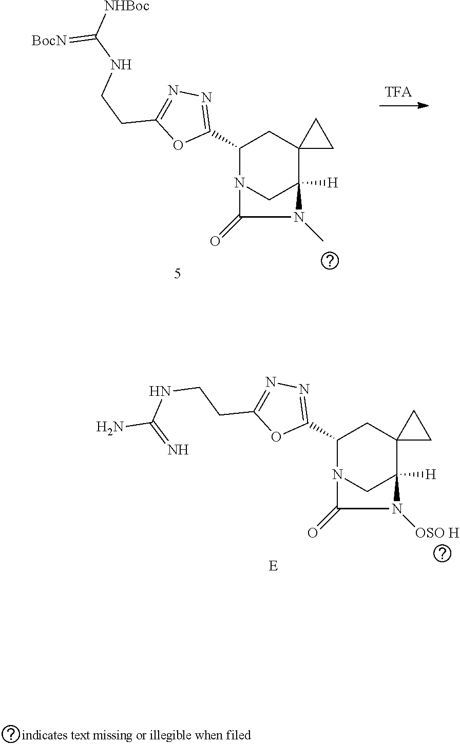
C1(C2=NN=C(CCNC(=N)N)O2)N2CC([H])(C3(C1)CC3)N([OSO H])C2=O.[E].C1(C2=NN=C(CCNC([NHBoc])=[BocN])O2)N2CC([H])(C3(C1)CC3)N(C)C2=O
